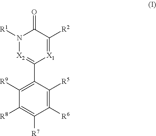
C1([R8])=C([R7])C([R6])=C([R5])C(C2=[X2]N([R1])C(=O)C([R2])=[X1]2)=C1[R9]
